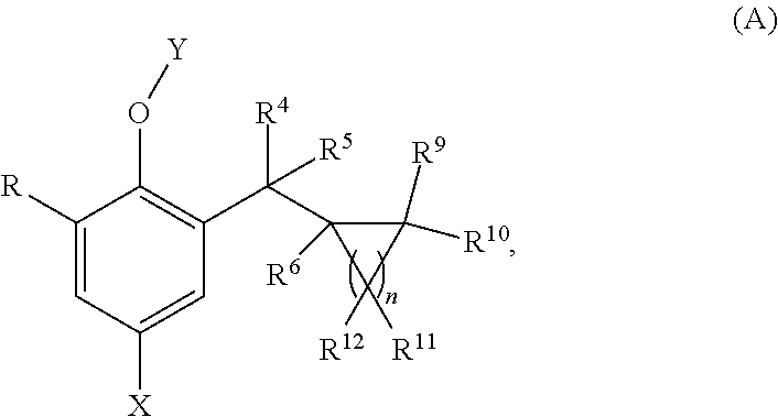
C1([R])=CC([X])=CC(C(C2([R6])C([R12])([R11])C2([R9])[R10])([R4])[R5])=C1O[Y]
